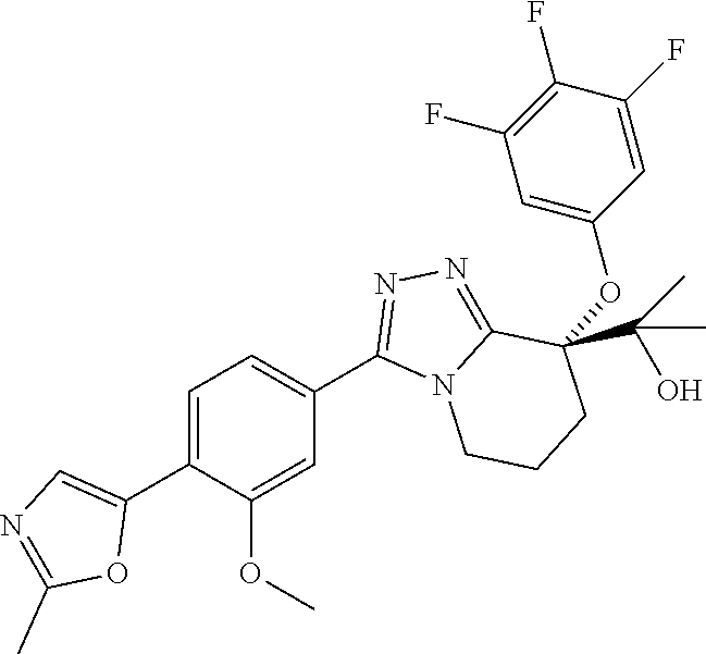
C1(C2=CN=C(C)O2)=CC=C(C2=NN=C3N2CCCC3(OC2=CC(F)=C(F)C(F)=C2)C(O)(C)C)C=C1OC
